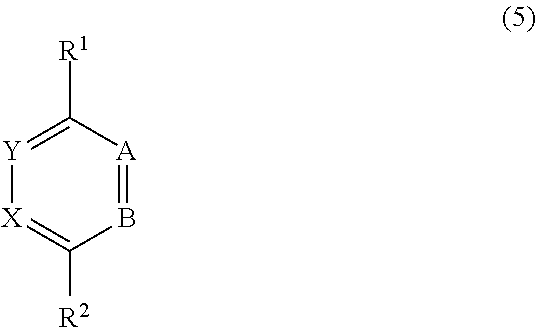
[Y]1=C([R1])[A]=BC([R2])=[X]1
